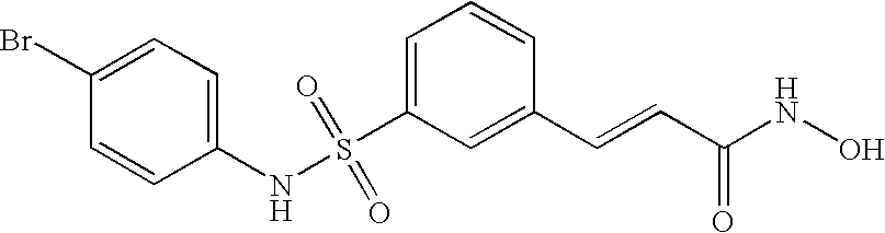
C1(Br)=CC=C(NS(C2=CC=CC(C=CC(NO)=O)=C2)(=O)=O)C=C1
